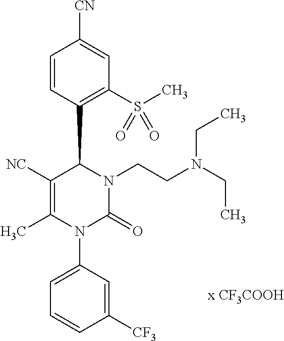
C1([NC])=C(C)N(C2=CC=CC([CF3])=C2)C(=O)N(CCN(CC)CC)C1C1=C(S(C)(=O)=O)C=C([CN])C=C1.[x CF3COOH]
